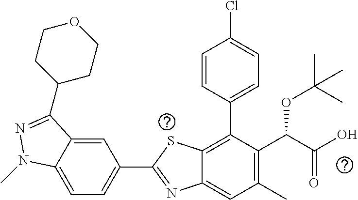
C1=C2C(=CC(C3=NC4=CC(C)=C(C(C(O)=O)OC(C)(C)C)C(C5=CC=C(Cl)C=C5)=C4S3)=C1)C(C1CCOCC1)=NN2C
